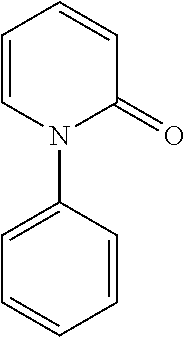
C1=CC=CC(=O)N1C1=CC=CC=C1
